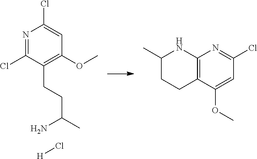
N1=C(Cl)C(CCC(C)N)=C(OC)C=C1Cl.[H]Cl.C12=C(C(OC)=CC(Cl)=N1)CCC(C)N2
